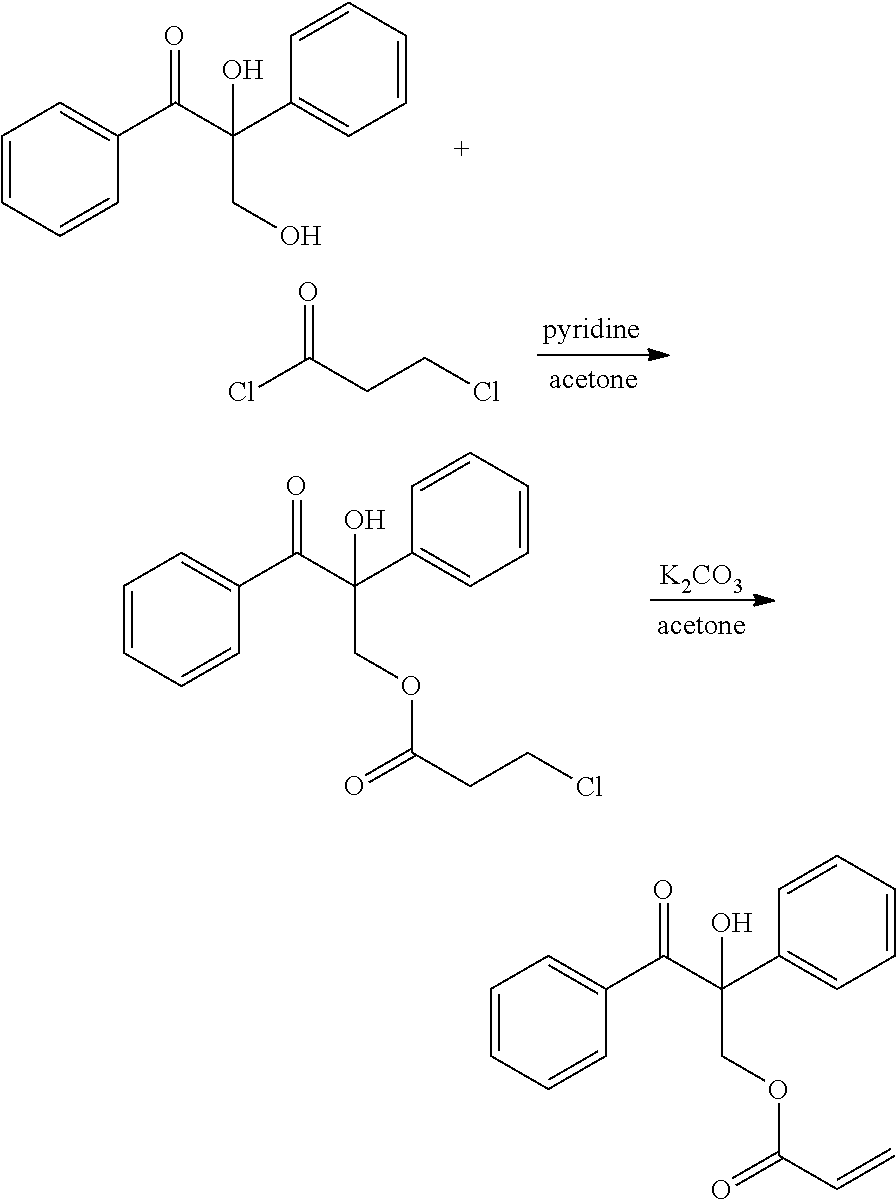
C1=CC=CC(C(C(C2=CC=CC=C2)(CO)O)=O)=C1.ClC(CCCl)=O.C1=CC=CC(C(C(C2=CC=CC=C2)(COC(CCCl)=O)O)=O)=C1.[K2CO3].C1=CC=CC(C(C(C2=CC=CC=C2)(COC(C=C)=O)O)=O)=C1
